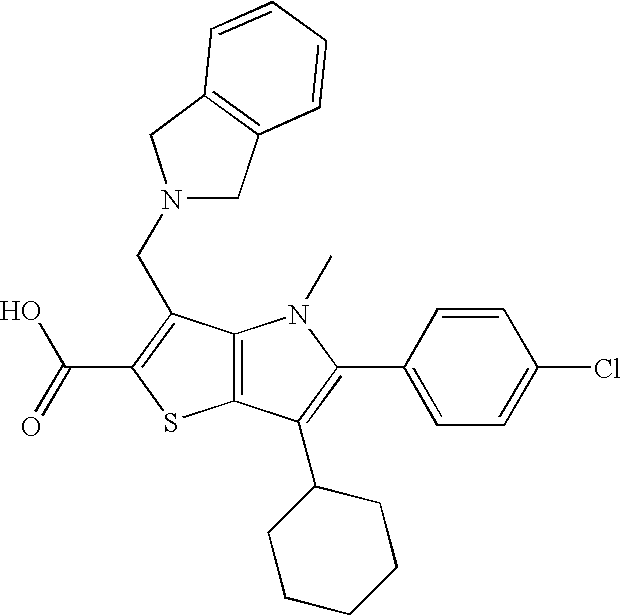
C12=C(C(C3CCCCC3)=C(C3=CC=C(Cl)C=C3)N1C)SC(C(=O)O)=C2CN1CC2=C(C1)C=CC=C2
